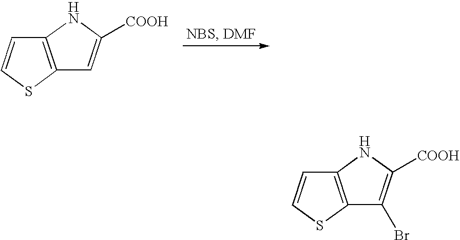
C12=C(SC=C1)C=C([COOH])N2.C12=C(SC=C1)C(Br)=C([COOH])N2
